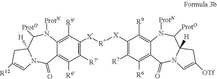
C12=C([R6])C([R7])=C([X][R][X]C3=C([R7])C([R6])=C4C(=C3[R9])N([ProtN])C([ProtO])C3([H])N(C4=O)C=C([OTf])C3)C([R9])=C1N([ProtN])C([ProtO])C1([H])N(C2=O)C=C([R12])C1
